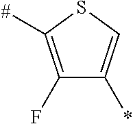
C1(F)=C([#])SC=C1*
